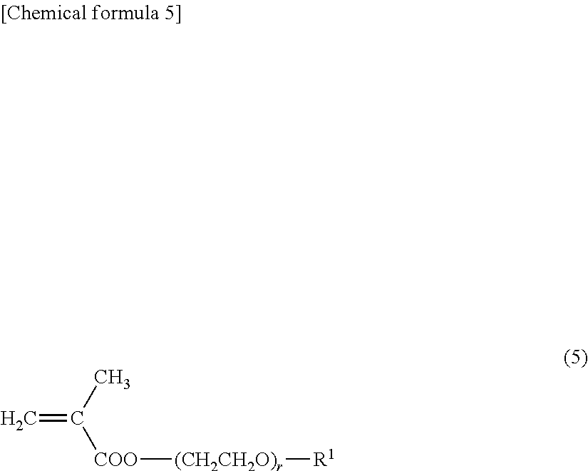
C=C(C)[COO][(CH2CH2O)r][R1]
